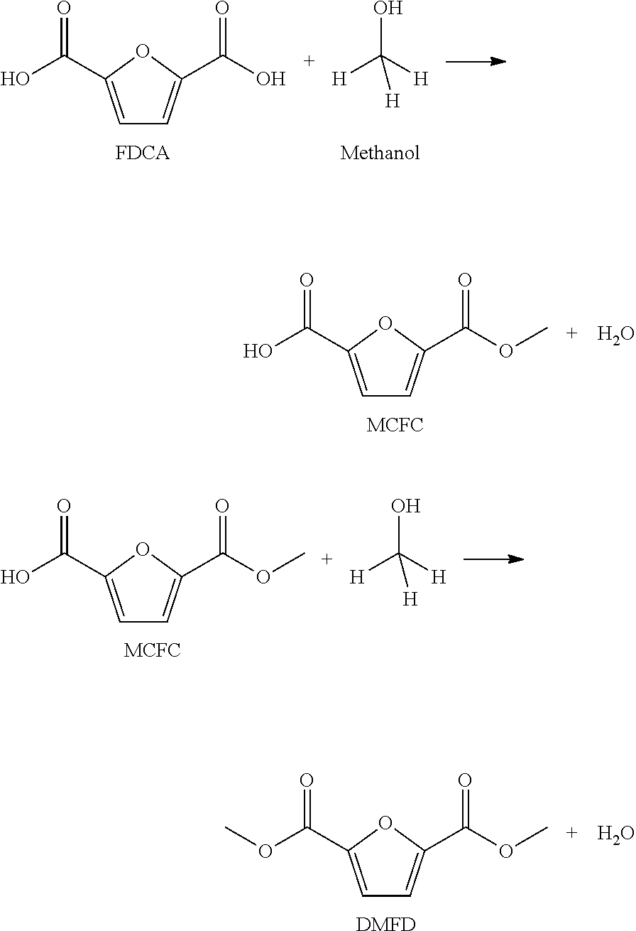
C1=C(C(O)=O)OC(C(O)=O)=C1.[H]C([H])(O)[H].C1=C(C(O)=O)OC(C(OC)=O)=C1.O.C1=C(C(O)=O)OC(C(OC)=O)=C1.[H]C([H])(O)[H].C1=C(C(OC)=O)OC(C(OC)=O)=C1.O.[DMFD]
